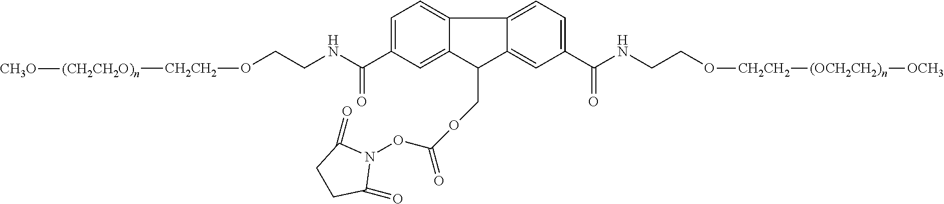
C12=CC=C(C(NCCO[CH2CH2][(CH2CH2O)n][CH3O])=O)C=C1C(COC(ON1C(=O)CCC1=O)=O)C1=CC(C(NCCO[CH2CH2][(OCH2CH2)n][OCH3])=O)=CC=C21
